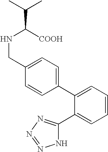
N1C(C2=CC=CC=C2C2=CC=C(CNC(C(C)C)[COOH])C=C2)=NN=N1
